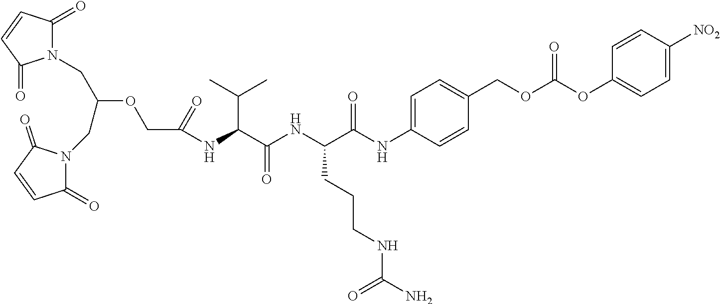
C1(=O)N(CC(CN2C(=O)C=CC2=O)OCC(=O)NC(C(NC(C(NC2=CC=C(COC(OC3=CC=C([NO2])C=C3)=O)C=C2)=O)CCCNC(N)=O)=O)C(C)C)C(=O)C=C1
